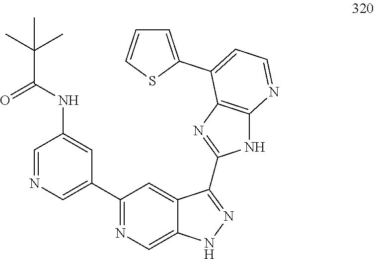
C1(C2=CN=CC(NC(=O)C(C)(C)C)=C2)=NC=C2C(=C1)C(C1=NC3=C(N1)N=CC=C3C1=CC=CS1)=NN2
